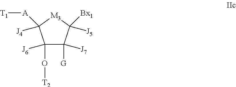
C1(O[T2])([J6])C([G])([J7])C([J5])([Bx1])[M3]C1([J4])[A][T1]
